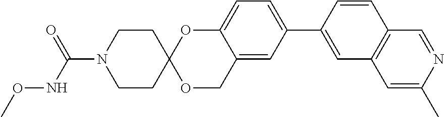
C12=CC(C3=CC4=C(C=C3)C=NC(C)=C4)=CC=C1OC1(OC2)CCN(C(NOC)=O)CC1
